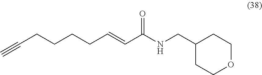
C1(CNC(C=CCCCCC#C)=O)CCOCC1
